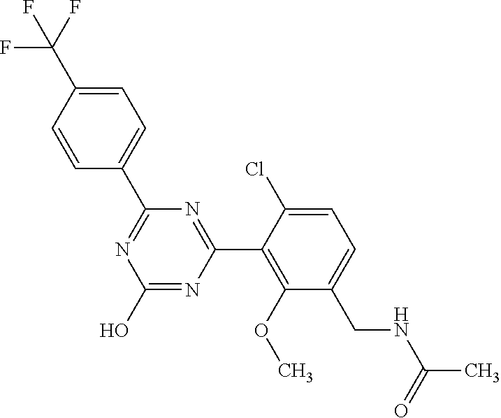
N1=C(C2=CC=C(C(F)(F)F)C=C2)N=C(C2=C(OC)C(CNC(C)=O)=CC=C2Cl)N=C1O
